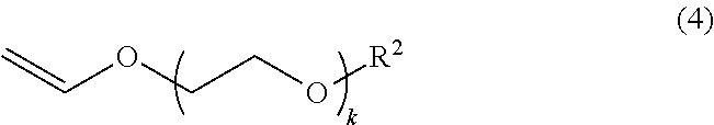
C(OCCO[R2])=C
